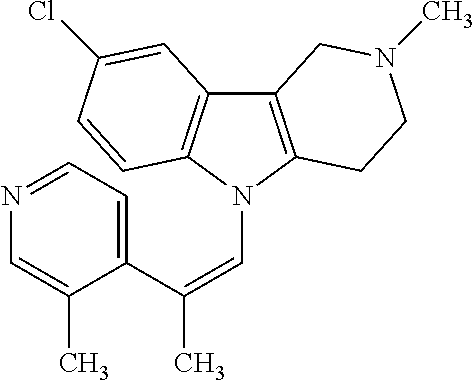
C12=C(N(C=C(C3=CC=NC=C3C)C)C3=C1C=C(Cl)C=C3)CCN(C)C2
